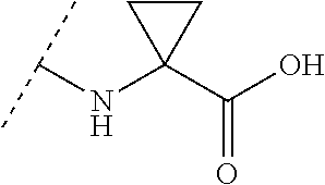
C(NC1(C(O)=O)CC1)(C)C
